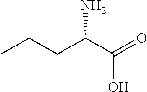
CCCC(C(=O)O)N
